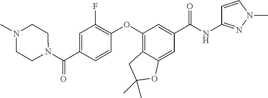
C1=C(C(N2CCN(C)CC2)=O)C=CC(OC2=C3C(=CC(C(NC4=NN(C)C=C4)=O)=C2)OC(C)(C)C3)=C1F
